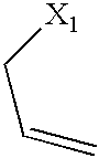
[X1]CC=C
